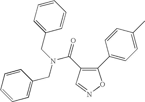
C1(CN(C(=O)C2=C(C3=CC=C(C)C=C3)ON=C2)CC2=CC=CC=C2)=CC=CC=C1
